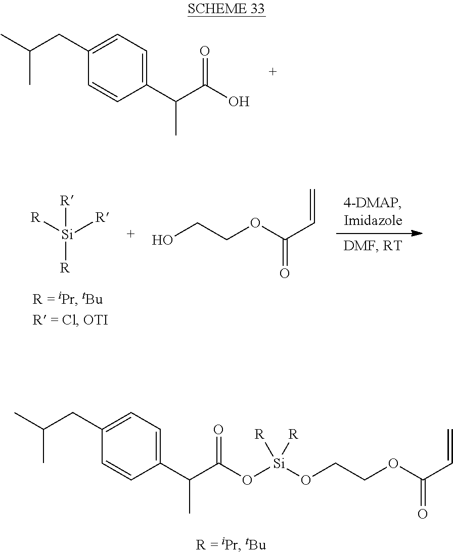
C1(CC(C)C)=CC=C(C(C(O)=O)C)C=C1.[Si]([R])([R])([R])[R].OCCOC(C=C)=O.C1(CC(C)C)=CC=C(C(C(O[Si](OCCOC(C=C)=O)([R])[R])=O)C)C=C1
